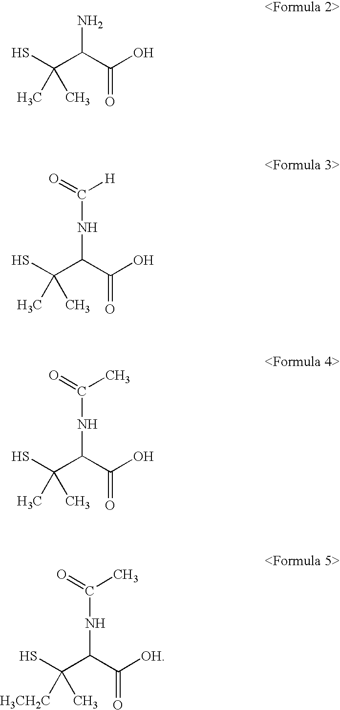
SC(C(C(O)=O)N)(C)C.SC(C(C(O)=O)NC([H])=O)(C)C.SC(C(C(O)=O)NC(C)=O)(C)C.SC(C(C([OH])=O)NC(C)=O)(C)[H3CH2C]
